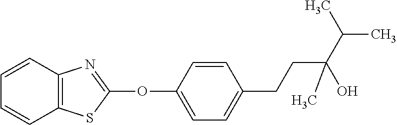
C1(OC2=NC3=C(S2)C=CC=C3)=CC=C(CCC(C(C)C)(O)C)C=C1
